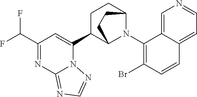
C1(N2C3CCC(C4=CC(C(F)F)=NC5=NC=NN45)C2CC3)=C(Br)C=CC2=CC=NC=C12
